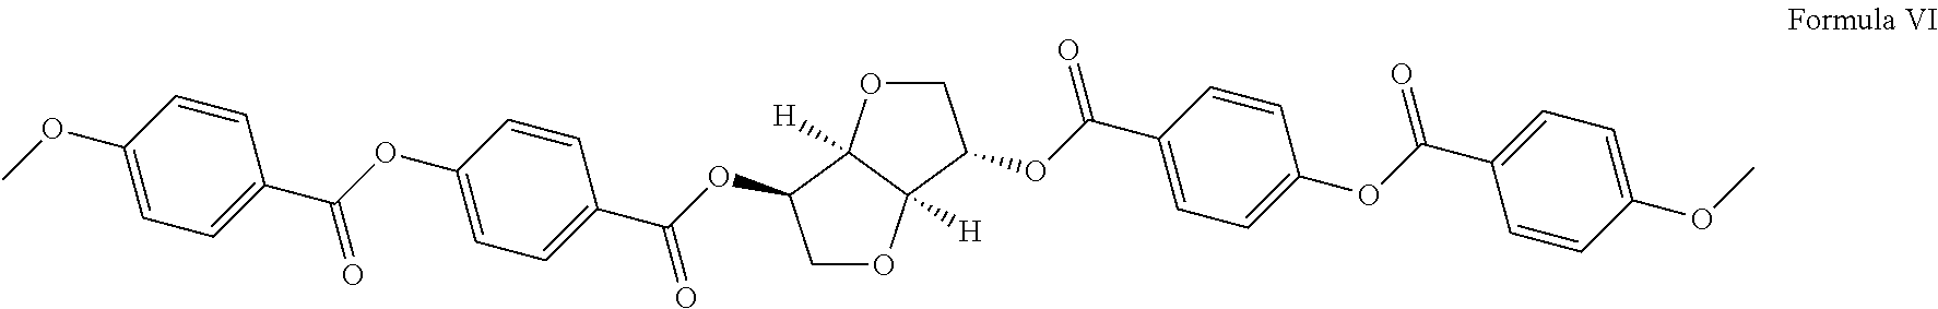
C1OC2([H])C([H])(C1OC(C1=CC=C(OC(=O)C3=CC=C(OC)C=C3)C=C1)=O)OCC2OC(=O)C1=CC=C(OC(C2=CC=C(OC)C=C2)=O)C=C1
